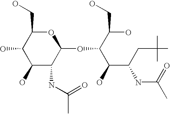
O1C(CO)C(O)C(O)C(NC(=O)C)C1OC(C(O)CO)C(O)C(CC(C)(C)C)NC(C)=O
